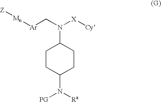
C1CC(N([Ra])[PG])CCC1N(C[Ar][Mn][Z])[X][Cy]
